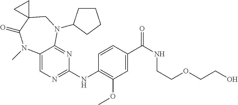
C1=CC(C(NCCOCCO)=O)=CC(OC)=C1NC1=NC=C2C(=N1)N(C1CCCC1)CC1(C(=O)N2C)CC1
